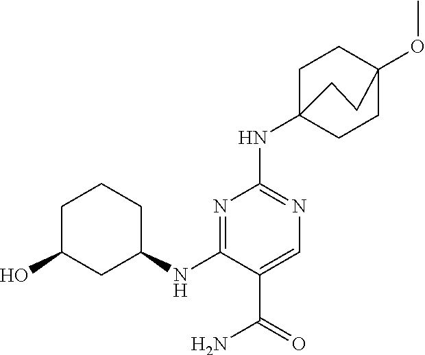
C1C(O)CC(NC2=NC(NC34CCC(OC)(CC3)CC4)=NC=C2C(=O)N)CC1
